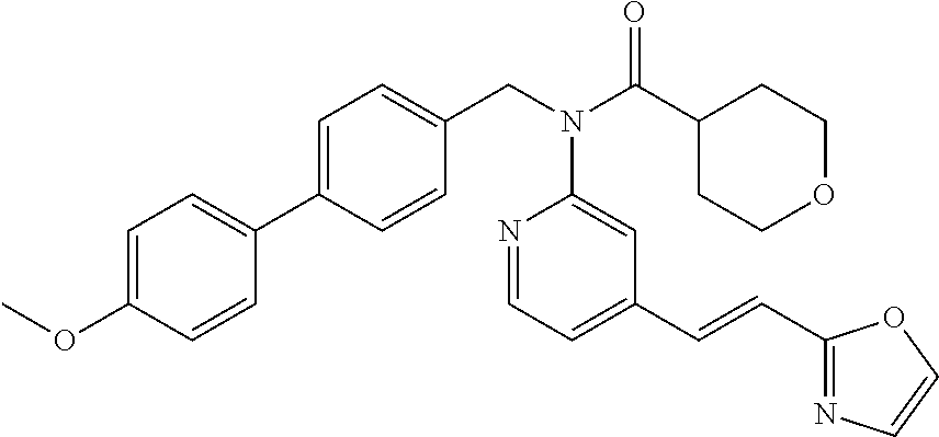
C1=C(C2=CC=C(OC)C=C2)C=CC(CN(C(C2CCOCC2)=O)C2=CC(C=CC3=NC=CO3)=CC=N2)=C1
